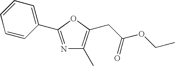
N1=C(C2=CC=CC=C2)OC(CC(OCC)=O)=C1C
